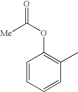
C1=CC=CC(C)=C1OC([Me])=O
